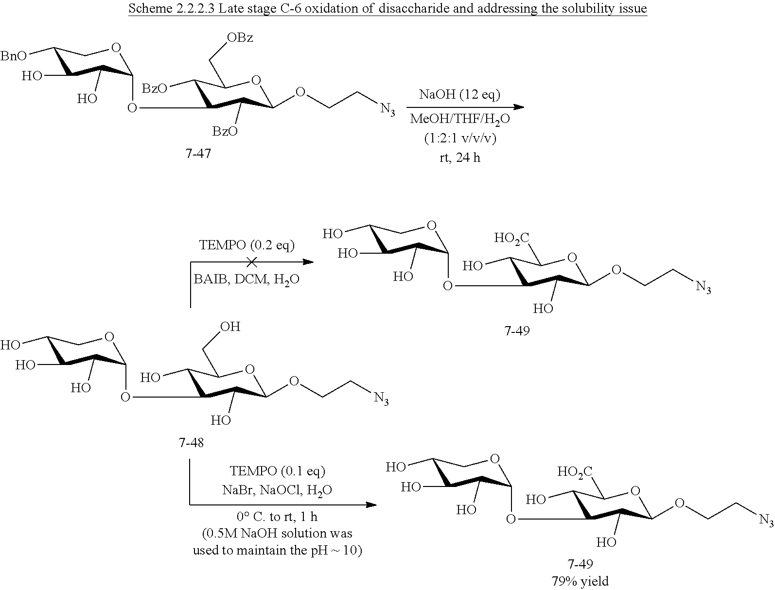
C1([BnO])C(O)C(O)C(OC2C([BzO])C(C[OBz])OC(OCC[N3])C2[BzO])OC1.C1(O)C(O)C(O)C(OC2C(O)C(CO)OC(OCC[N3])C2O)OC1.C1(O)C(O)C(O)C(OC2C(O)C([HO2C])OC(OCC[N3])C2O)OC1.C1(O)C(O)C(O)C(OC2C(O)C([HO2C])OC(OCC[N3])C2O)OC1
